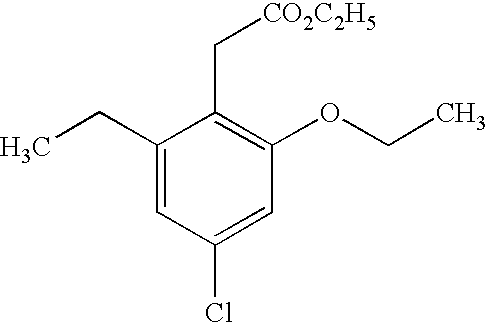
CCC1=CC(Cl)=CC(OCC)=C1C[CO2C2H5]
